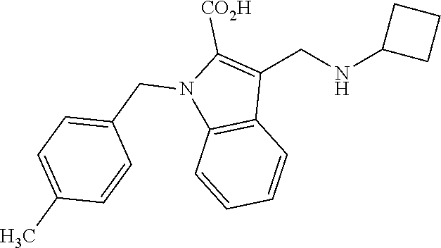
N1(CC2=CC=C(C)C=C2)C2=C(C(CNC3CCC3)=C1[CO2H])C=CC=C2
